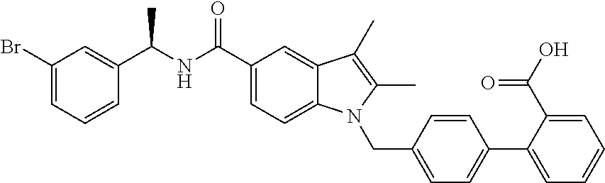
C1(Br)=CC=CC(C(NC(C2=CC=C3C(=C2)C(C)=C(C)N3CC2=CC=C(C3=CC=CC=C3C(O)=O)C=C2)=O)C)=C1
